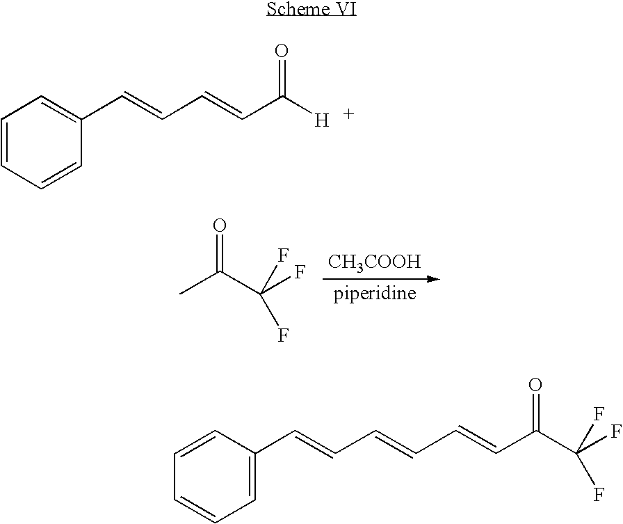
C1=CC=CC(C=CC=CC([H])=O)=C1.[CH3COOH].O=C(C(F)(F)F)C.C1=CC(C=CC=CC=CC(C(F)(F)F)=O)=CC=C1
